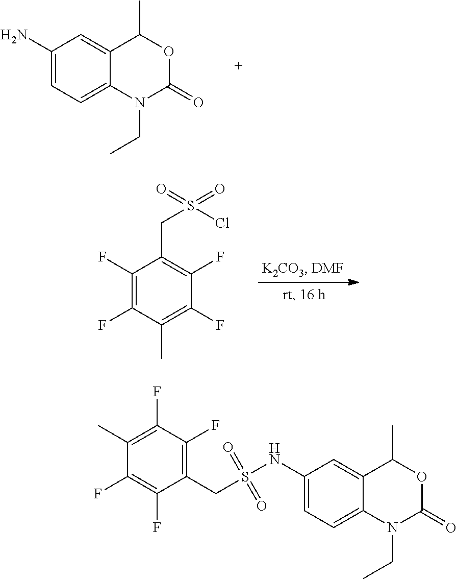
C1(N)=CC=C2C(=C1)C(C)OC(=O)N2CC.C1(F)=C(F)C(C)=C(F)C(F)=C1CS(=O)(=O)Cl.C1(C)=C(F)C(F)=C(CS(=O)(=O)NC2=CC=C3C(=C2)C(C)OC(=O)N3CC)C(F)=C1F
